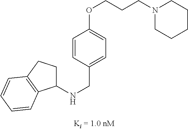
N(CC1=CC=C(OCCCN2CCCCC2)C=C1)C1CCC2=C1C=CC=C2
